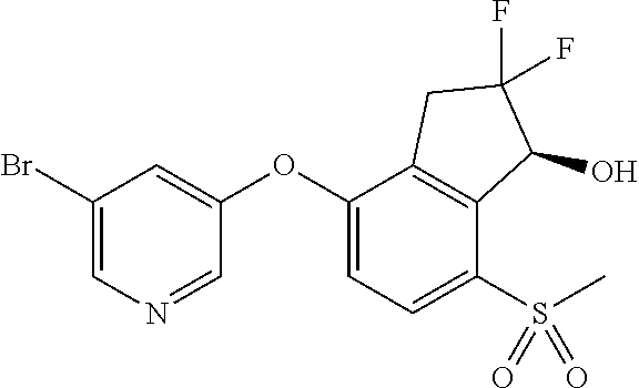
C1(Br)=CN=CC(OC2=CC=C(S(C)(=O)=O)C3=C2CC(F)(F)C3O)=C1
